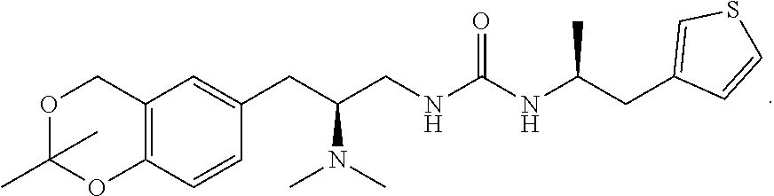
C(NC(NCC(CC1=CC2=C(C=C1)OC(C)(C)OC2)N(C)C)=O)(CC1=CSC=C1)C
